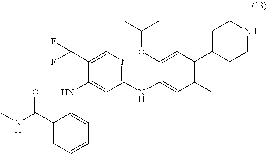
C1(C(NC)=O)=CC=CC=C1NC1=CC(NC2=CC(C)=C(C3CCNCC3)C=C2OC(C)C)=NC=C1C(F)(F)F
